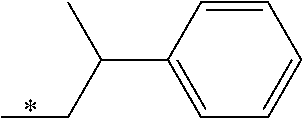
C1=C(C(CC)C)C=CC=C1
